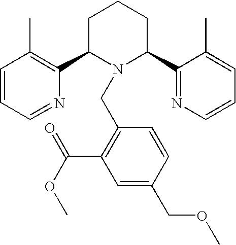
C1=CC=NC(C2N(CC3=C(C(OC)=O)C=C(COC)C=C3)C(C3=NC=CC=C3C)CCC2)=C1C
